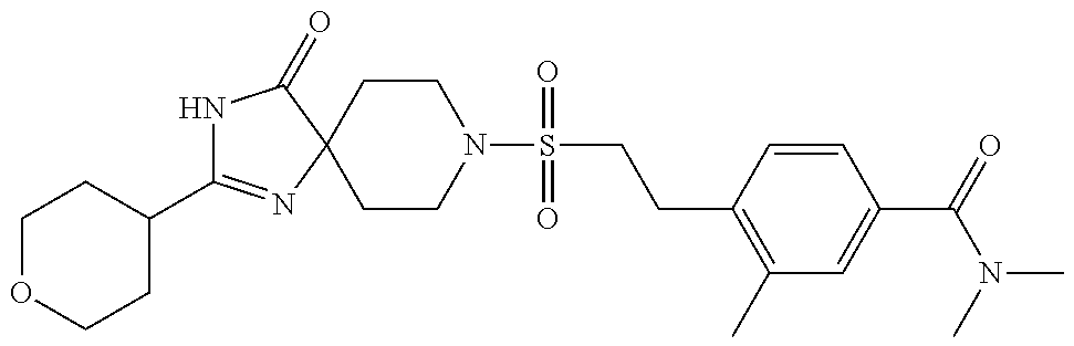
N1C(C2CCOCC2)=NC2(C1=O)CCN(S(CCC1=C(C)C=C(C(=O)N(C)C)C=C1)(=O)=O)CC2
